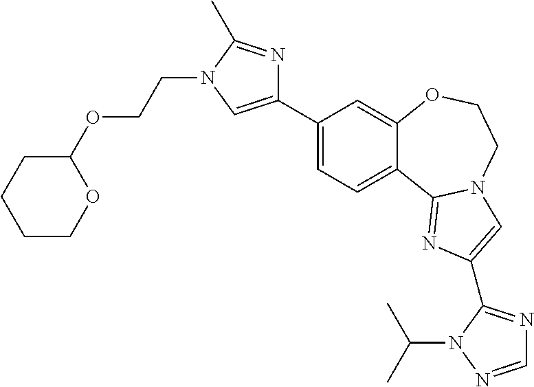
C1(C2=CN(CCOC3CCCCO3)C(C)=N2)=CC=C2C(=C1)OCCN1C2=NC(C2=NC=NN2C(C)C)=C1
